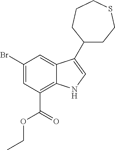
C1(Br)=CC(C(=O)OCC)=C2C(=C1)C(C1CCSCCC1)=CN2
